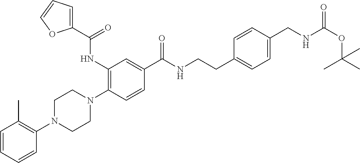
C1=CC=CC(N2CCN(C3=C(NC(C4=CC=CO4)=O)C=C(C(NCCC4=CC=C(CNC(OC(C)(C)C)=O)C=C4)=O)C=C3)CC2)=C1C
